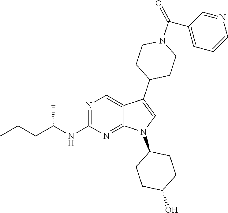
N1=C(NC(CCC)C)N=C2C(=C1)C(C1CCN(C(C3=CC=CN=C3)=O)CC1)=CN2C1CCC(O)CC1
